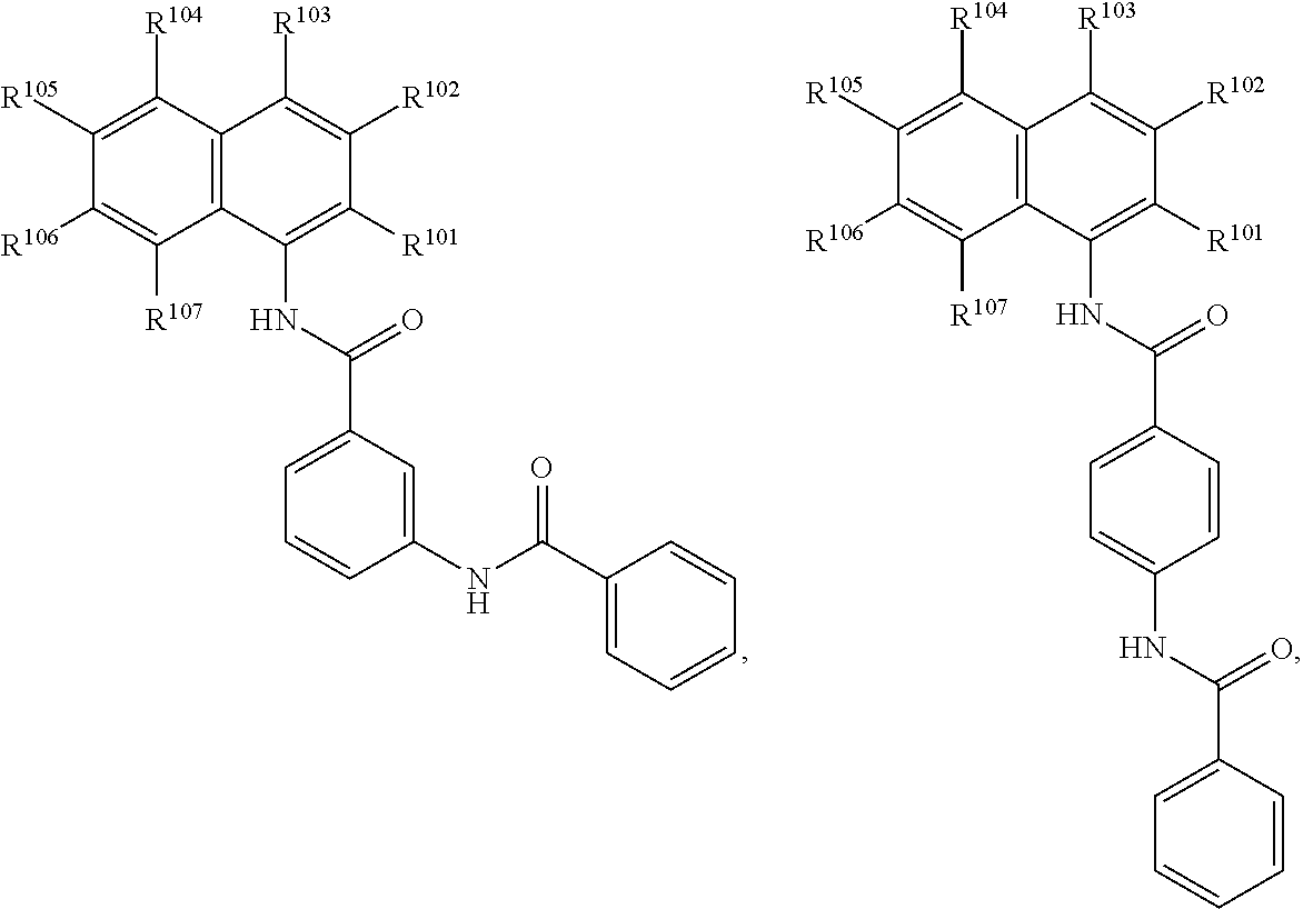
C1([R105])=C([R104])C2=C(C([R107])=C1[R106])C(NC(C1=CC=CC(NC(C3=CC=CC=C3)=O)=C1)=O)=C([R101])C([R102])=C2[R103].C1([R105])=C([R104])C2=C(C([R107])=C1[R106])C(NC(C1=CC=C(NC(=O)C3=CC=CC=C3)C=C1)=O)=C([R101])C([R102])=C2[R103]
